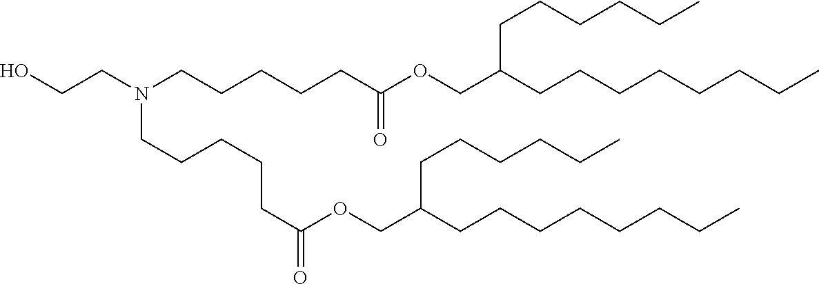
OCCN(CCCCCC(OCC(CCCCCCCC)CCCCCC)=O)CCCCCC(=O)OCC(CCCCCCCC)CCCCCC
